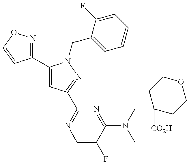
C1(C2=CC(C3=NC=C(F)C(N(C)CC4([CO2H])CCOCC4)=N3)=NN2CC2=CC=CC=C2F)=NOC=C1
